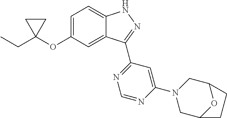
CCC1(OC2=CC=C3C(=C2)C(C2=NC=NC(N4CC5OC(C4)CC5)=C2)=NN3)CC1
